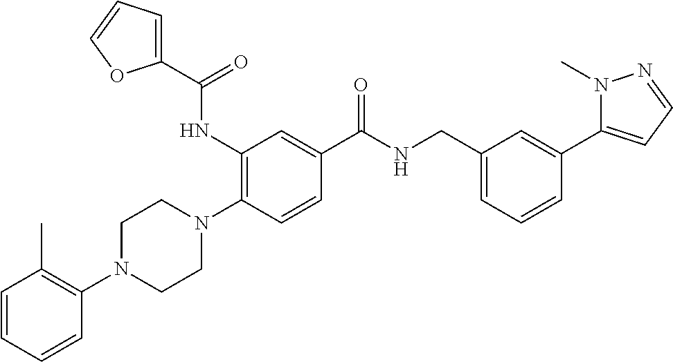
C1=CC=CC(N2CCN(C3=C(NC(=O)C4=CC=CO4)C=C(C(=O)NCC4=CC=CC(C5=CC=NN5C)=C4)C=C3)CC2)=C1C
